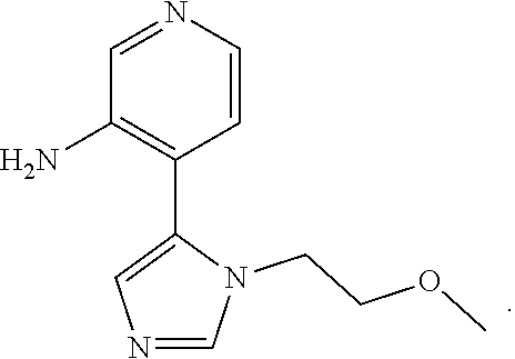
C1(C2=C(N)C=NC=C2)=CN=CN1CCOC
